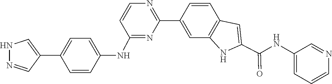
C1=CC2=C(C=C1C1=NC=CC(NC3=CC=C(C4=CNN=C4)C=C3)=N1)NC(C(NC1=CC=CN=C1)=O)=C2
